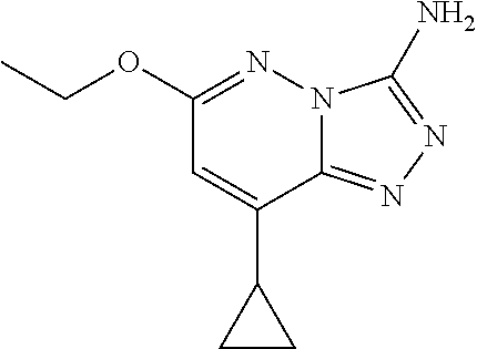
N12C(=NN=C1N)C(C1CC1)=CC(OCC)=N2
